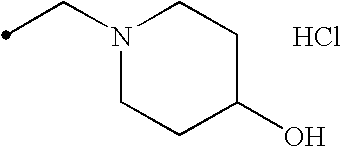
N1(CC)CCC(O)CC1.Cl
